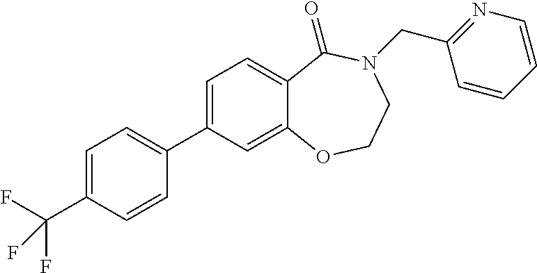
C1=C(C2=CC=C(C(F)(F)F)C=C2)C=C2C(=C1)C(=O)N(CC1=NC=CC=C1)CCO2
